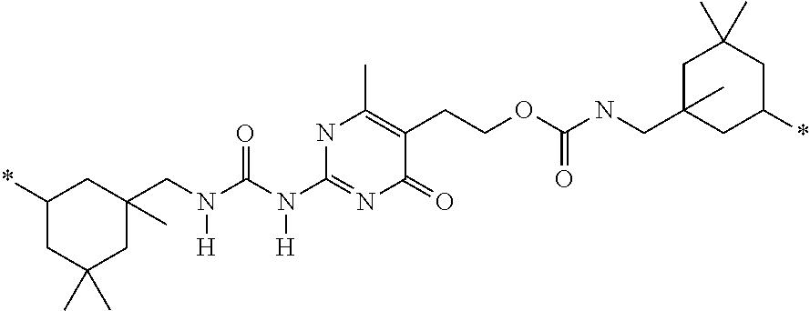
N(C(N(CC1(C)CC(*)CC(C)(C)C1)[H])=O)([H])C1=NC(=O)C(CCOC(NCC2(C)CC(*)CC(C)(C)C2)=O)=C(C)N1
